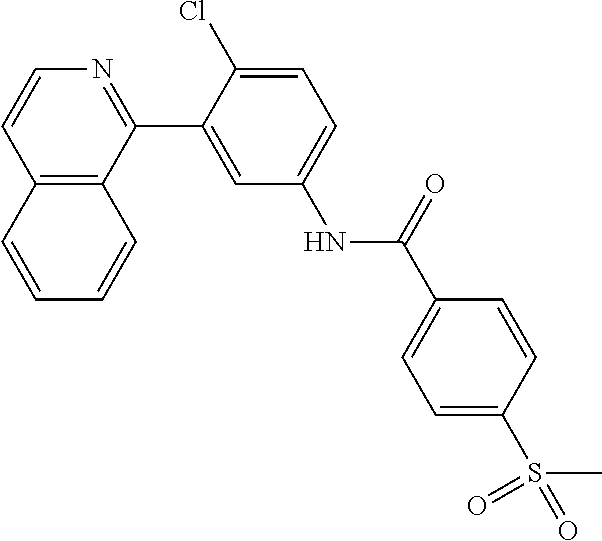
C12=C(C(C3=CC(NC(C4=CC=C(S(C)(=O)=O)C=C4)=O)=CC=C3Cl)=NC=C1)C=CC=C2
